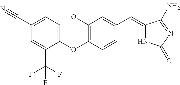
C1(C#N)=CC=C(OC2=C(OC)C=C(C=C3NC(=O)N=C3N)C=C2)C(C(F)(F)F)=C1
